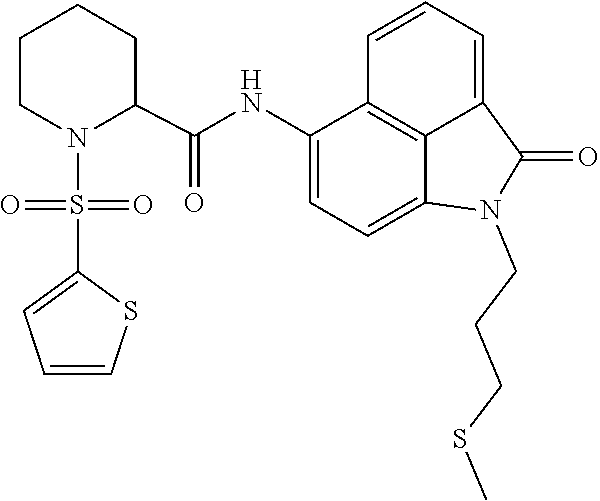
C1=C2C(=O)N(CCCSC)C3=CC=C(NC(C4CCCCN4S(=O)(C4=CC=CS4)=O)=O)C(=C23)C=C1
